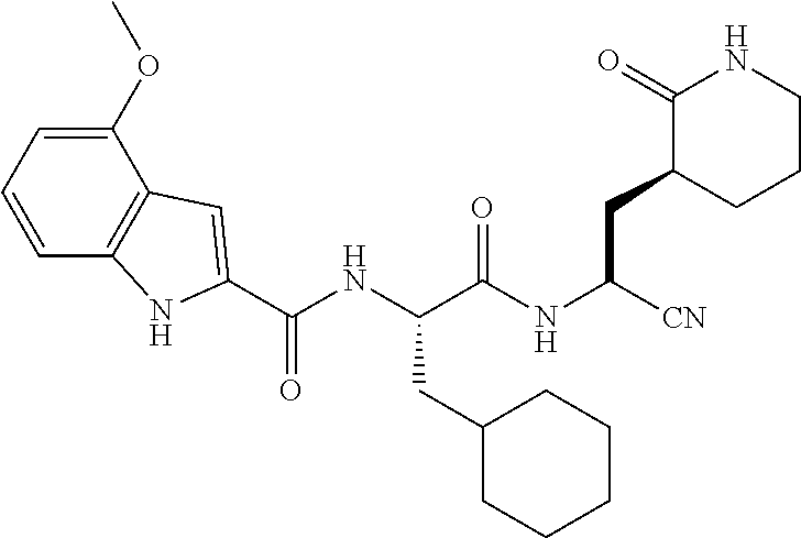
C1=CC=C(OC)C2=C1NC(C(NC(C(NC([CN])CC1CCCNC1=O)=O)CC1CCCCC1)=O)=C2
